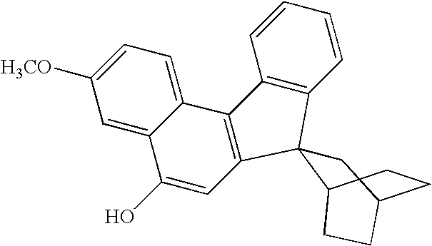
C1=CC=CC2=C1C1(C3=C2C2=CC=C([H3CO])C=C2C(O)=C3)CC2CCC1CC2
